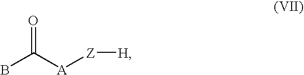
[H][Z][A]C(B)=O
